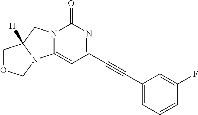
C(C1=NC(=O)N2C(=C1)N1C([H])(C2)COC1)#CC1=CC=CC(F)=C1
